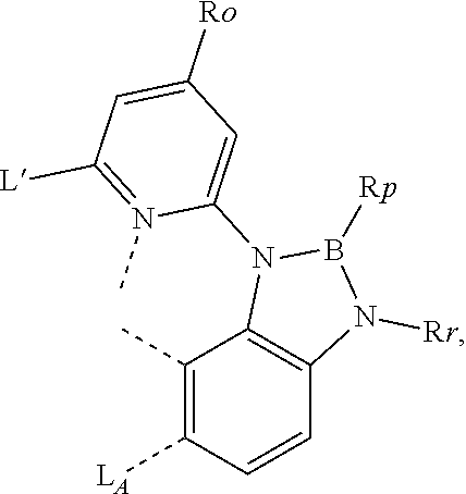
C12=C(N([Rr])B([Rp])N1C1=CC([Ro])=CC([L])=N1C)C=CC([LA])=C2C
